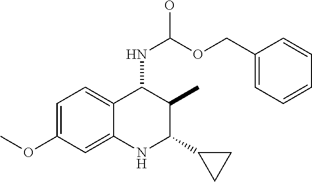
C12=CC(OC)=CC=C1C(NC(O)OCC1=CC=CC=C1)C(C)C(C1CC1)N2
